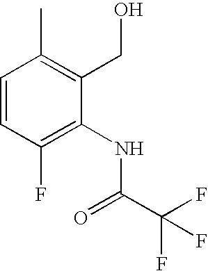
C1=CC(F)=C(NC(C(F)(F)F)=O)C(CO)=C1C
